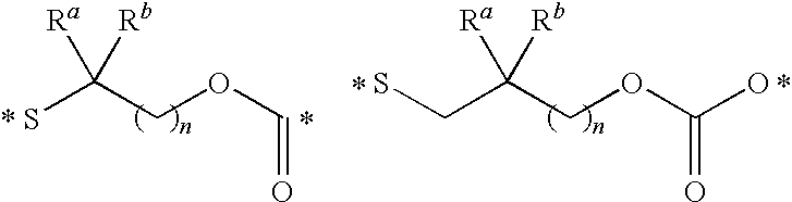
SC(COC=O)([Ra])[Rb].C(C(COC(=O)O)([Ra])[Rb])S
